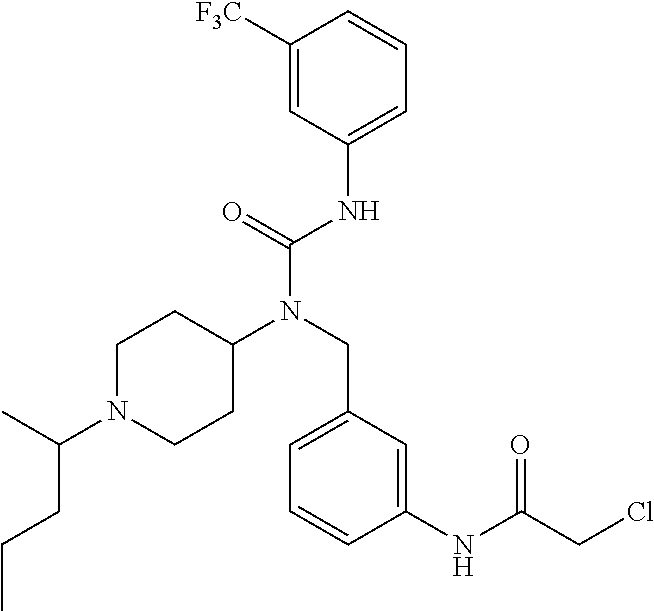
C1([F3C])=CC(NC(N(CC2=CC=CC(NC(CCl)=O)=C2)C2CCN(C(C)CCC)CC2)=O)=CC=C1
